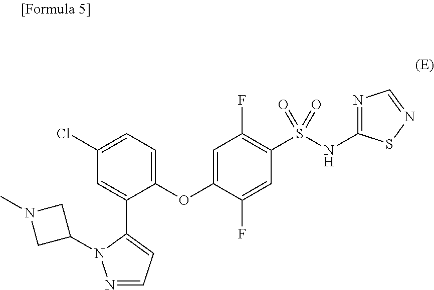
C1=C(Cl)C=C(C2=CC=NN2C2CN(C)C2)C(OC2=CC(F)=C(S(NC3=NC=NS3)(=O)=O)C=C2F)=C1
